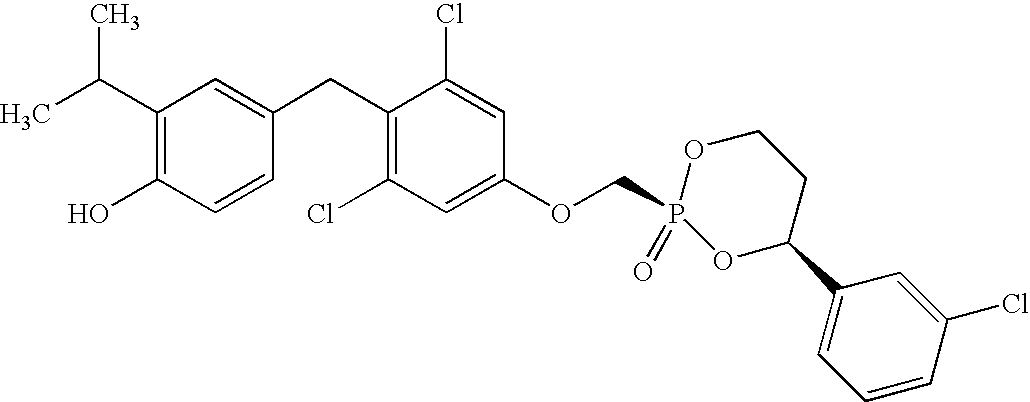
CC(C1=C(O)C=CC(CC2=C(Cl)C=C(OCP3(=O)OC(C4=CC=CC(Cl)=C4)CCO3)C=C2Cl)=C1)C
